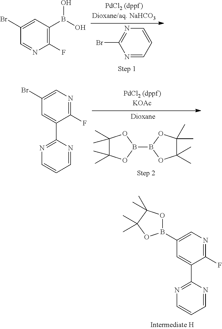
N1=C(Br)N=CC=C1.C1(B(O)O)=C(F)N=CC(Br)=C1.C1(C)(C)C(C)(C)OB(B2OC(C)(C)C(C)(C)O2)O1.N1=C(F)C(C2=NC=CC=N2)=CC(Br)=C1.N1=C(F)C(C2=NC=CC=N2)=CC(B2OC(C)(C)C(C)(C)O2)=C1
